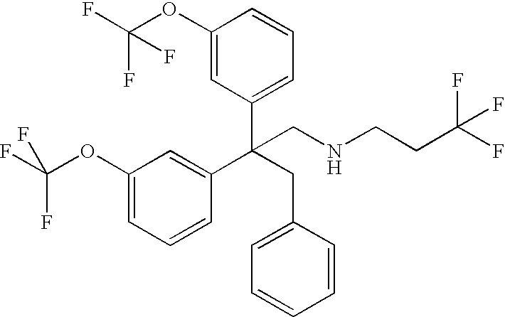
C1(OC(F)(F)F)=CC(C(CC2=CC=CC=C2)(C2=CC(OC(F)(F)F)=CC=C2)CNCCC(F)(F)F)=CC=C1
